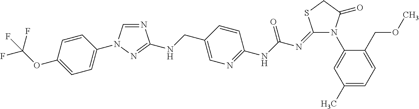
N1(C2=CC(C)=CC=C2COC)C(=O)CSC1=NC(NC1=NC=C(CNC2=NN(C3=CC=C(OC(F)(F)F)C=C3)C=N2)C=C1)=O
